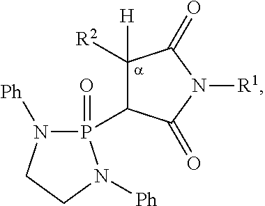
P1(=O)(C2C([R2])([H])C(=O)N([R1])C2=O)N([Ph])CCN1[Ph]
